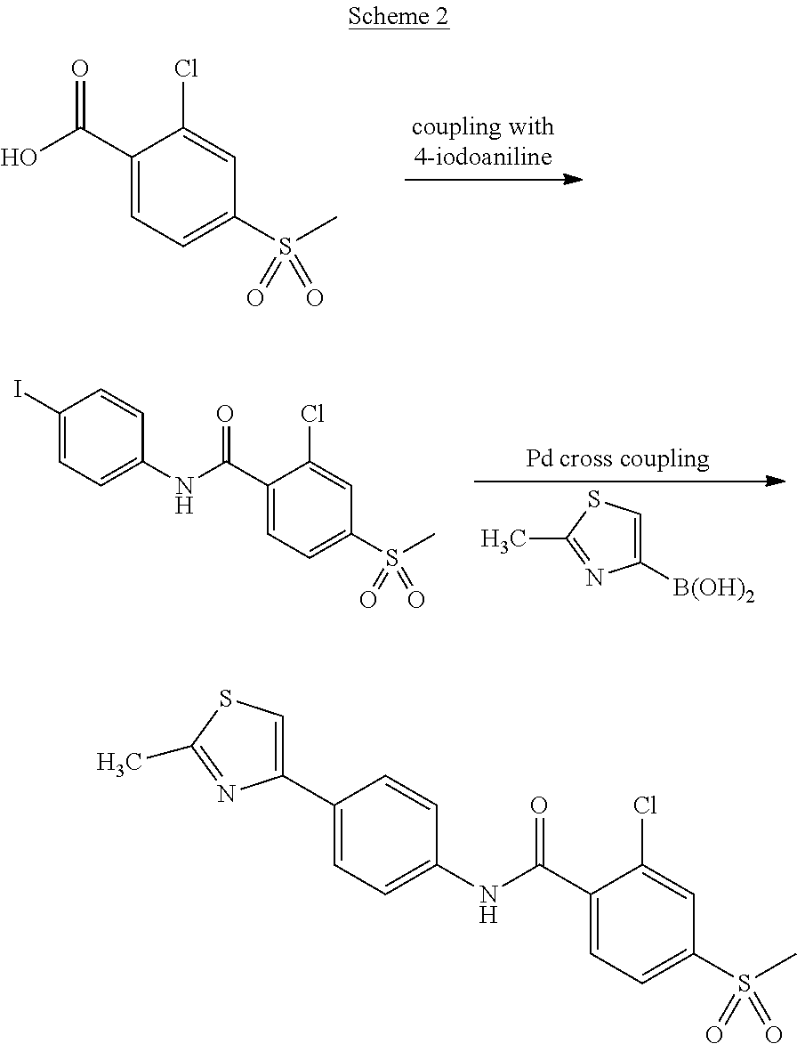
C1(C(O)=O)=CC=C(S(C)(=O)=O)C=C1Cl.C1(C(NC2=CC=C(I)C=C2)=O)=CC=C(S(C)(=O)=O)C=C1Cl.C1([B(OH)2])=CSC(C)=N1.C1(C(NC2=CC=C(C3=CSC(C)=N3)C=C2)=O)=CC=C(S(C)(=O)=O)C=C1Cl
